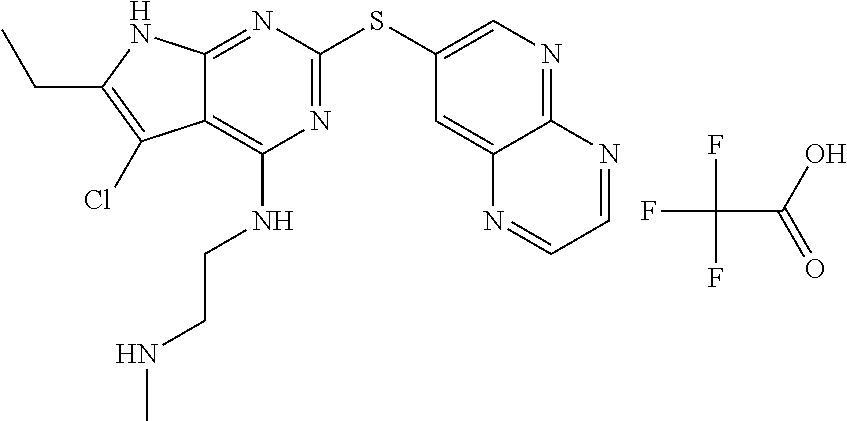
S(C1=NC(NCCNC)=C2C(=N1)NC(CC)=C2Cl)C1=CN=C2C(=C1)N=CC=N2.FC(C(O)=O)(F)F
